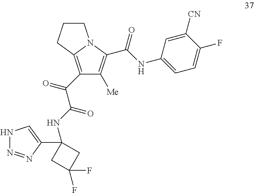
C1(C(C(NC2(C3=CNN=N3)CC(F)(F)C2)=O)=O)=C2N(C(C(NC3=CC=C(F)C([CN])=C3)=O)=C1[Me])CCC2
